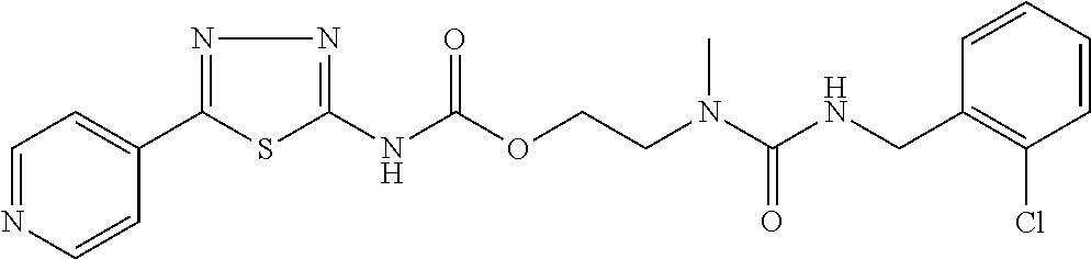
C1=CC(CNC(N(CCOC(NC2=NN=C(C3=CC=NC=C3)S2)=O)C)=O)=C(Cl)C=C1
